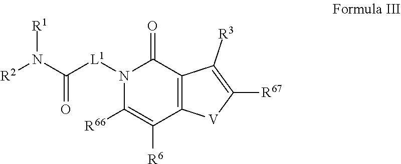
N1([L1]C(N([R2])[R1])=O)C([R66])=C([R6])C2=C(C1=O)C([R3])=C([R67])[V]2
